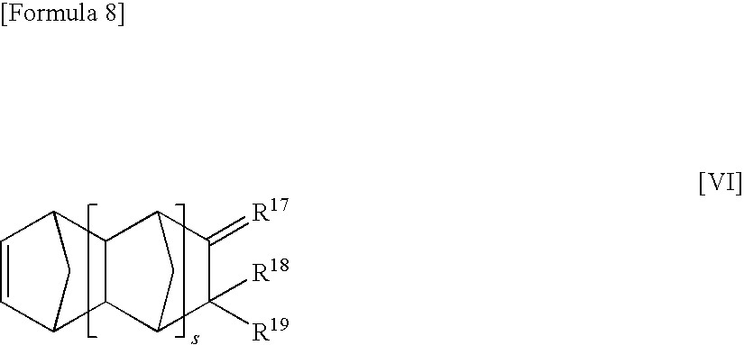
C1=CC2CC1C1C3C([R19])([R18])C(=[R17])C(C21)C3
